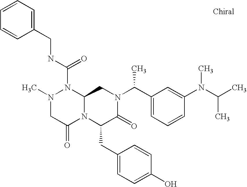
N(C(N1N(C)CC(=O)N2C1CN(C(C1=CC=CC(N(C(C)C)C)=C1)C)C(=O)C2CC1=CC=C(O)C=C1)=O)CC1=CC=CC=C1
